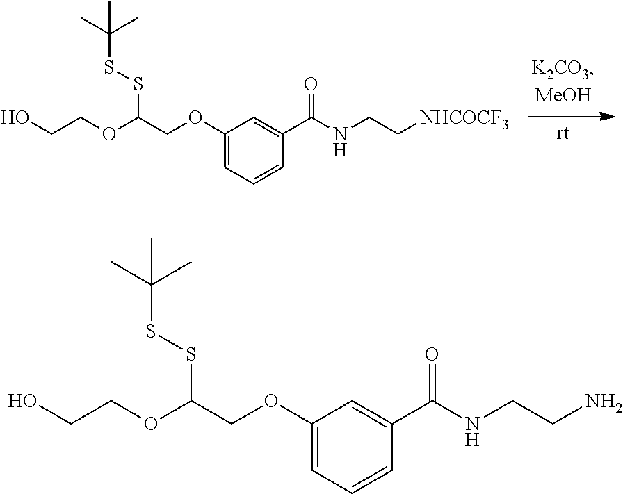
C1(OCC(OCCO)SSC(C)(C)C)=CC=CC(C(NCC[NHCOCF3])=O)=C1.C1(OCC(OCCO)SSC(C)(C)C)=CC=CC(C(NCCN)=O)=C1
